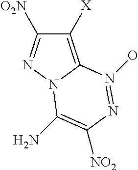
C1([X])=C2N(N=C1[O2N])C(N)=C([NO2])N=N2O
